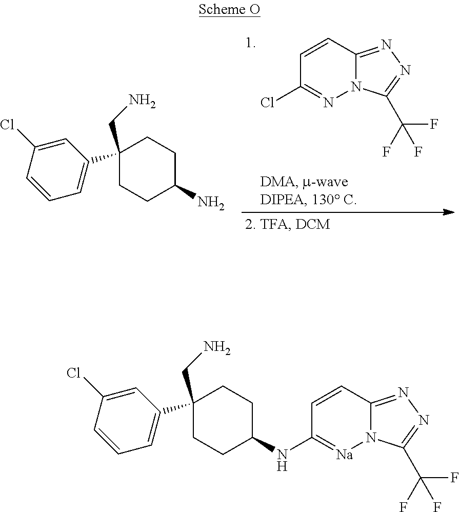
C1=CC2=NN=C(C(F)(F)F)N2N=C1Cl.C1=C(Cl)C=CC=C1C1(CN)CCC(N)CC1.C1=C(Cl)C=CC=C1C1(CN)CCC(NC2=[Na]N3C(=NN=C3C(F)(F)F)C=C2)CC1
